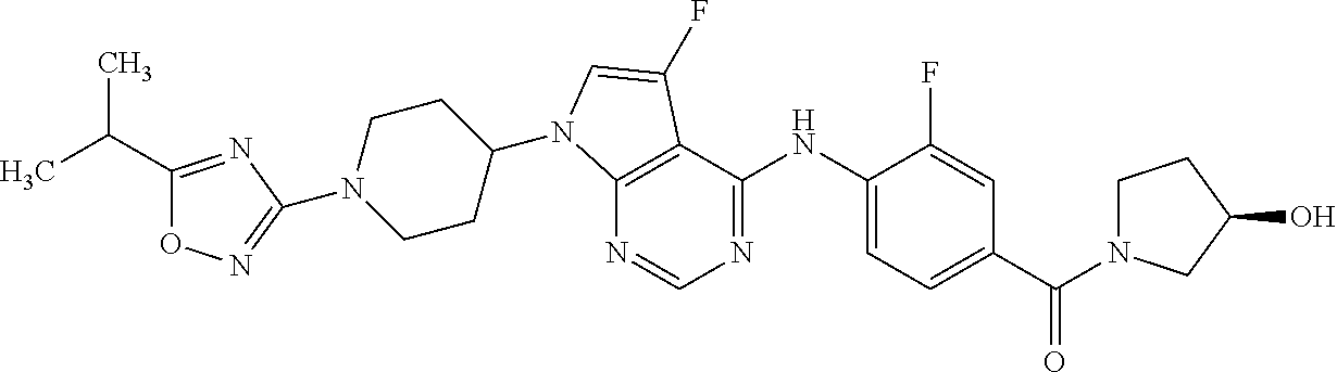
C12=C(C(NC3=CC=C(C(=O)N4CCC(O)C4)C=C3F)=NC=N1)C(F)=CN2C1CCN(C2=NOC(C(C)C)=N2)CC1
